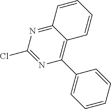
N1=C2C(=C(C3=CC=CC=C3)N=C1Cl)C=CC=C2
